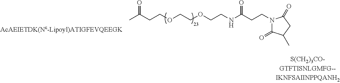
N1(CCC(NCCOCCOCCC(C)=O)=O)C(=O)C(C)CC1=O
